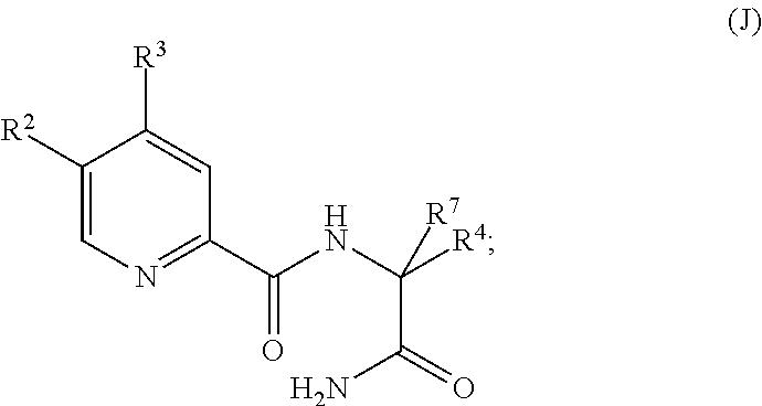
C1([R2])=CN=C(C(NC([R7])(C(N)=O)[R4])=O)C=C1[R3]
